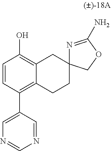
C1=CC(C2=CN=CN=C2)=C2C(=C1O)CC1(CC2)N=C(N)OC1
